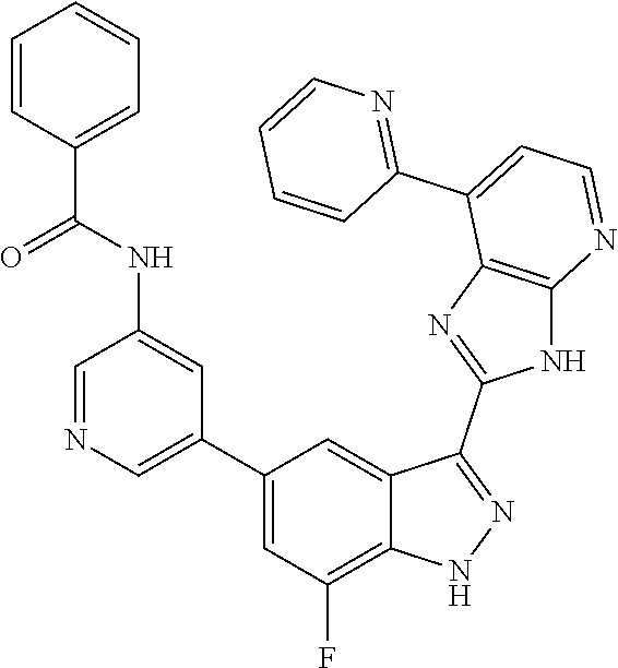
C1=NC=C(C2=CC(F)=C3C(=C2)C(C2=NC4=C(N2)N=CC=C4C2=NC=CC=C2)=NN3)C=C1NC(C1=CC=CC=C1)=O
